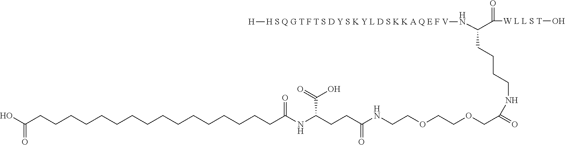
[H S Q G T F T S D Y S K Y L D S K K A Q E F V]([H])NC(C([W L L S T]O)=O)CCCCNC(COCCOCCNC(CCC(NC(CCCCCCCCCCCCCCCCC(=O)O)=O)C(=O)O)=O)=O
